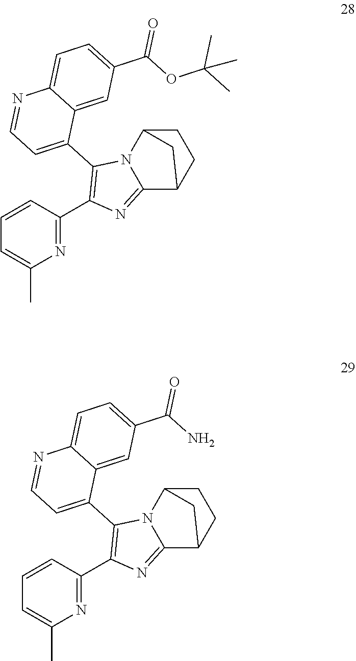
N1=C(C2=C(C3=CC=NC4=CC=C(C(OC(C)(C)C)=O)C=C34)N3C(=N2)C2CCC3C2)C=CC=C1C.N1=C(C2=C(C3=CC=NC4=CC=C(C(N)=O)C=C34)N3C(=N2)C2CCC3C2)C=CC=C1C
